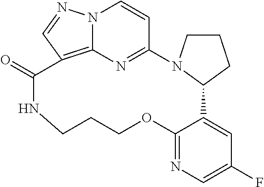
C1CCC2N1C1=NC3=C(C=NN3C=C1)C(=O)NCCCOC1=NC=C(F)C=C21
